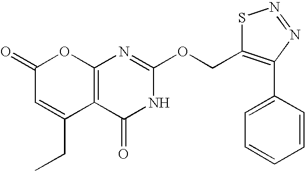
C12=C(C(=O)NC(OCC3=C(C4=CC=CC=C4)N=NS3)=N1)C(CC)=CC(=O)O2
